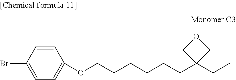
C1(OCCCCCCC2(CC)COC2)=CC=C(Br)C=C1
